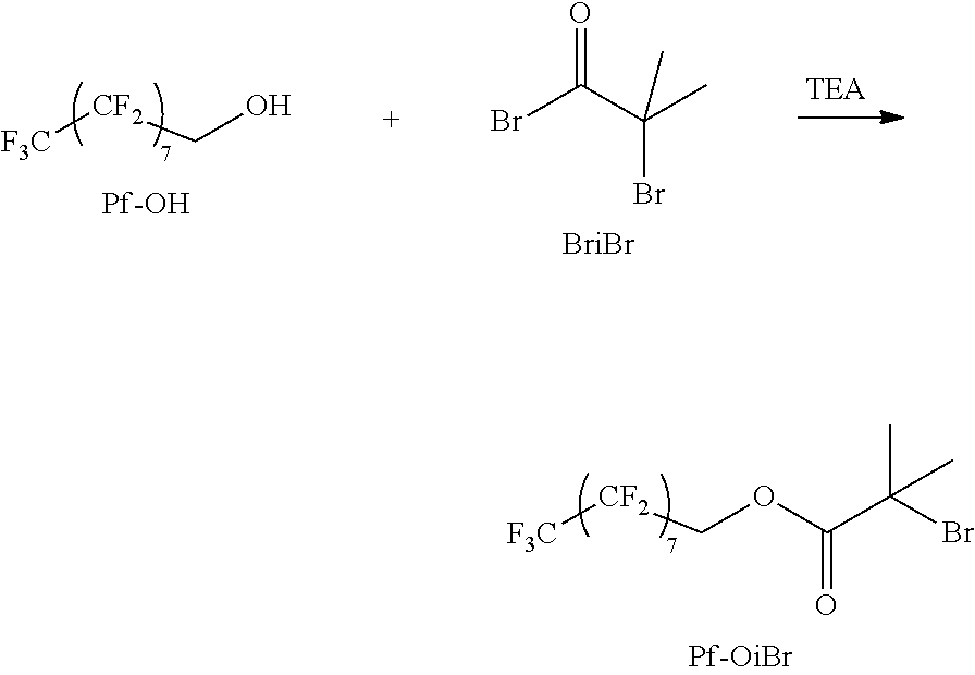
[F3C][CF2]COC(C(C)(Br)C)=O.[F3C][CF2]CO.BrC(C(C)(Br)C)=O
